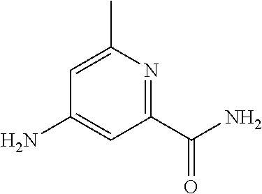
NC1=CC(C(N)=O)=NC(C)=C1
